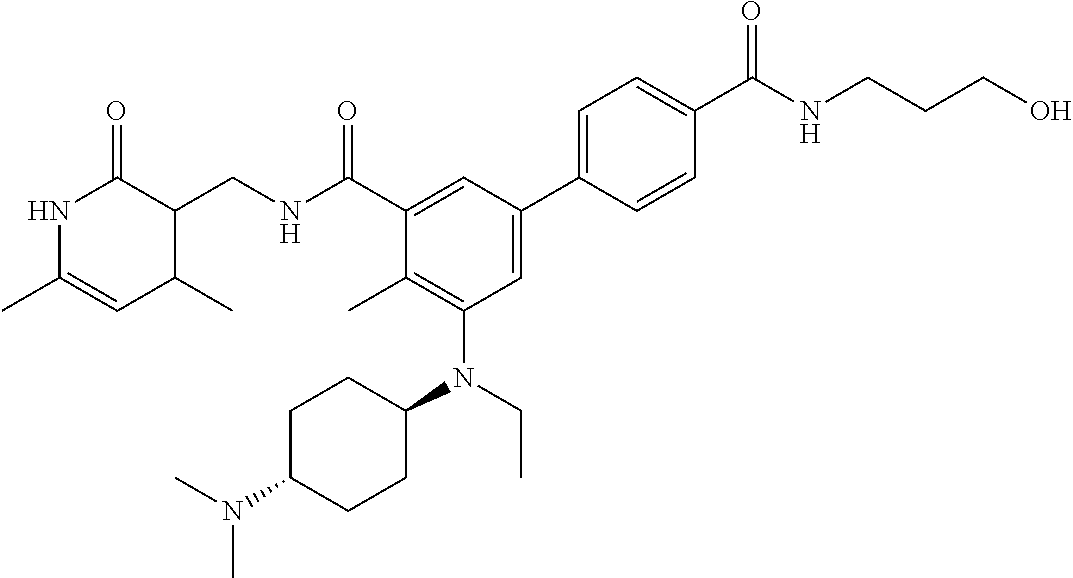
N1C(C)=CC(C)C(CNC(C2=CC(C3=CC=C(C(NCCCO)=O)C=C3)=CC(N(CC)C3CCC(N(C)C)CC3)=C2C)=O)C1=O
